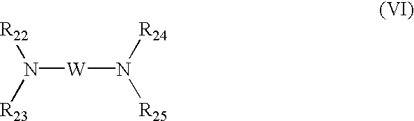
N([W]N([R24])[R25])([R23])[R22]
